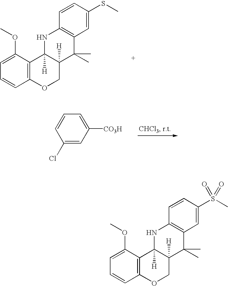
C1=CC2=C(C(OC)=C1)C1([H])C([H])(CO2)C(C)(C)C2=C(N1)C=CC(SC)=C2.C1=CC(Cl)=CC([CO3H])=C1.C1=CC2=C(C(OC)=C1)C1([H])C([H])(CO2)C(C)(C)C2=C(N1)C=CC(S(C)(=O)=O)=C2
